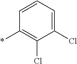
C1(*)=C(Cl)C(Cl)=CC=C1
